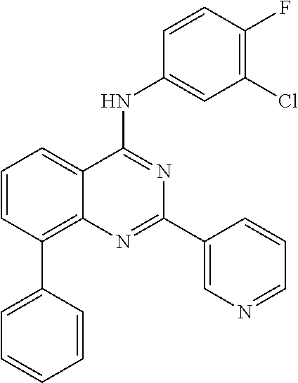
C1=CC(C2=CC=CC=C2)=C2C(=C1)C(NC1=CC(Cl)=C(F)C=C1)=NC(C1=CN=CC=C1)=N2
